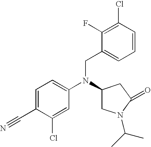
C1=C(C#N)C(Cl)=CC(N(C2CN(C(C)C)C(=O)C2)CC2=CC=CC(Cl)=C2F)=C1
